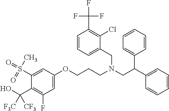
C1=C(OCCCN(CC(C2=CC=CC=C2)C2=CC=CC=C2)CC2=CC=CC(C(F)(F)F)=C2Cl)C=C(S(C)(=O)=O)C(C(O)([F3C])[CF3])=C1F
